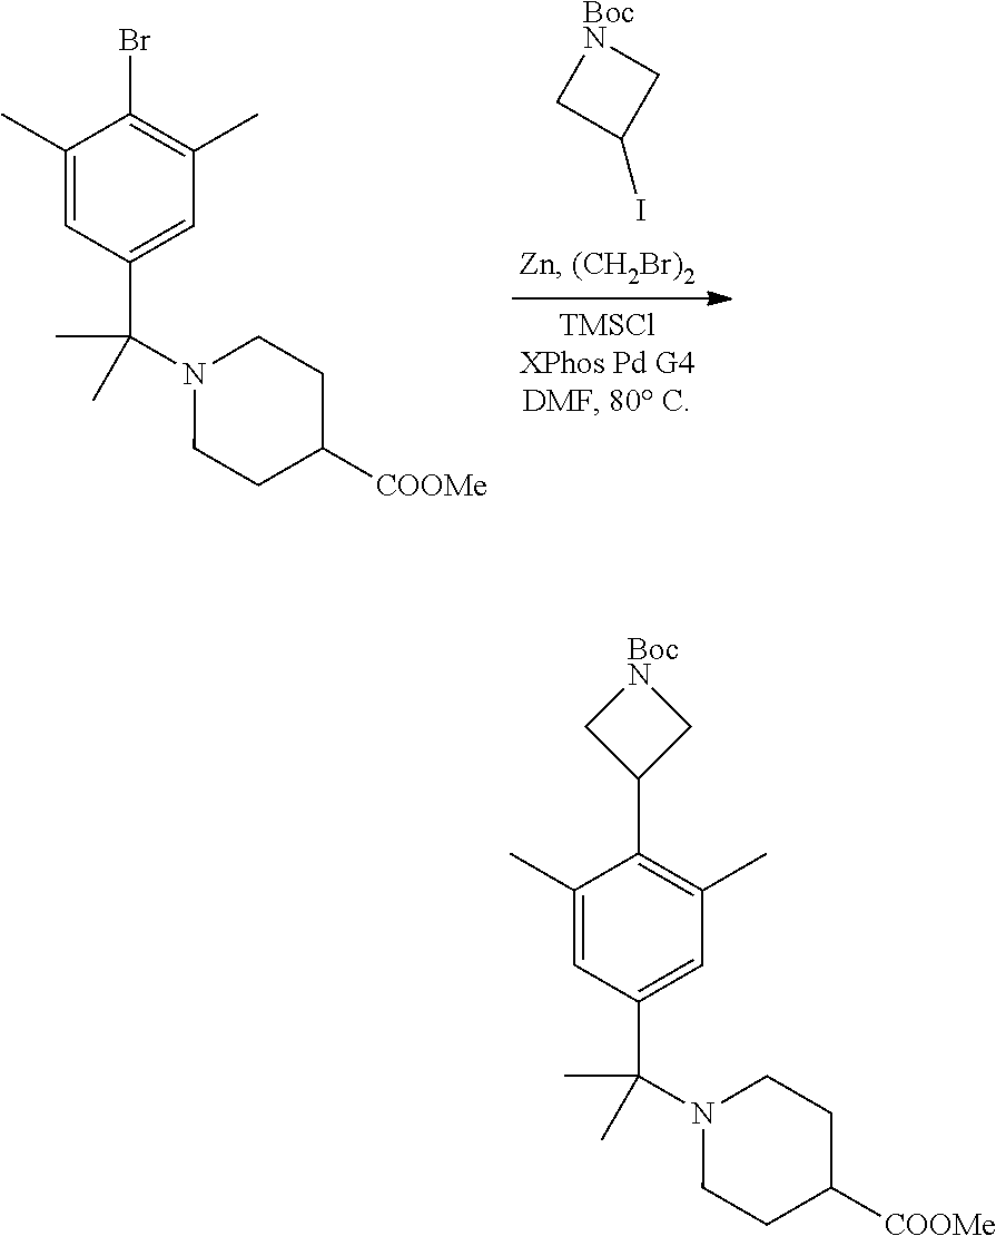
[BocN]1CC(I)C1.C1(C)=CC(C(C)(N2CCC([COOMe])CC2)C)=CC(C)=C1Br.C1(C)=CC(C(C)(N2CCC([COOMe])CC2)C)=CC(C)=C1C1C[BocN]C1
